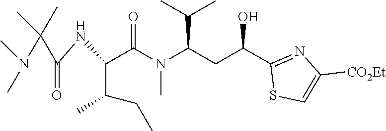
C(NC(C(N(C(CC(C1=NC([CO2Et])=CS1)O)C(C)C)C)=O)C(C)CC)(=O)C(N(C)C)(C)C
